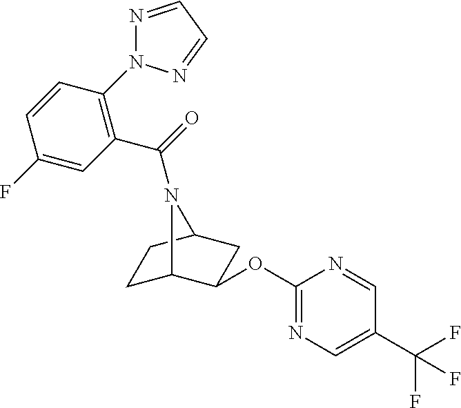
C1C2C(OC3=NC=C(C(F)(F)F)C=N3)CC(C1)N2C(=O)C1=C(N2N=CC=N2)C=CC(F)=C1
